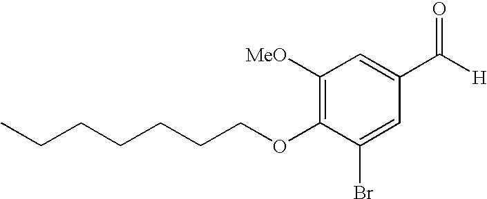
CCCCCCCOC1=C([MeO])C=C(C([H])=O)C=C1Br
